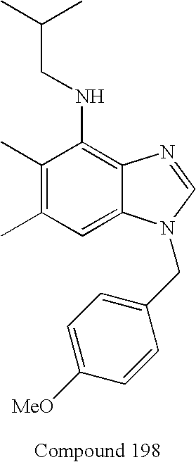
C1(C)=C(C)C=C2C(=C1NCC(C)C)N=CN2CC1=CC=C([MeO])C=C1
